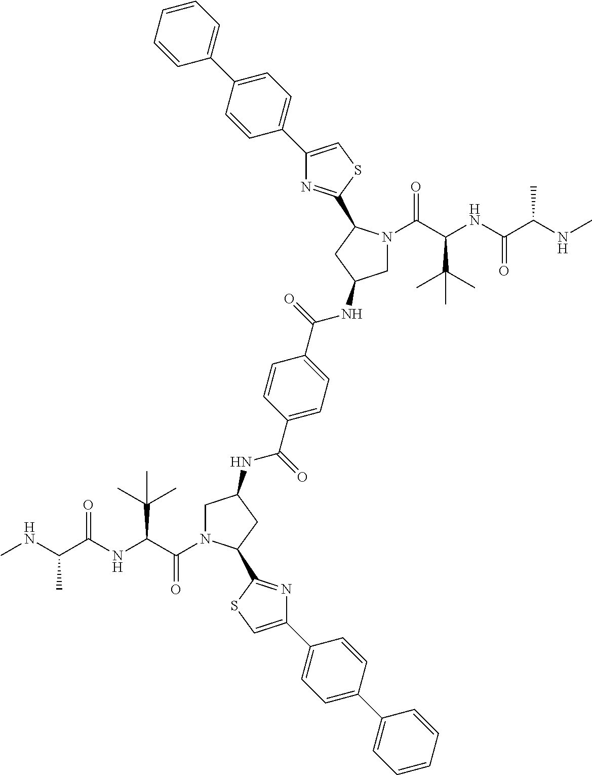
CNC(C(NC(C(=O)N1CC(NC(C2=CC=C(C(=O)NC3CN(C(C(NC(C(NC)C)=O)C(C)(C)C)=O)C(C4=NC(C5=CC=C(C6=CC=CC=C6)C=C5)=CS4)C3)C=C2)=O)CC1C1=NC(C2=CC=C(C3=CC=CC=C3)C=C2)=CS1)C(C)(C)C)=O)C
